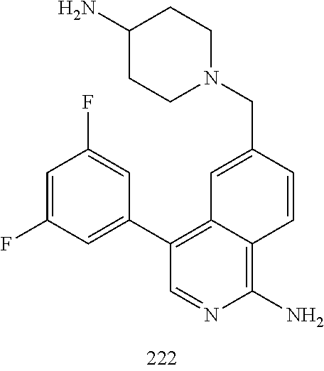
N1(CC2=CC3=C(C4=CC(F)=CC(F)=C4)C=NC(N)=C3C=C2)CCC(N)CC1
